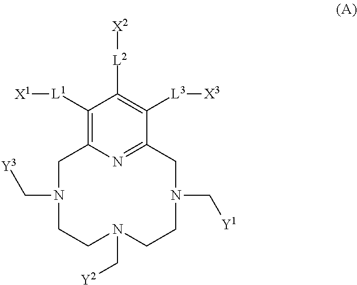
C1([L1][X1])=C2N=C(C([L3][X3])=C1[L2][X2])CN(C[Y1])CCN(C[Y2])CCN(C[Y3])C2
